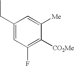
C1(CC)=CC(F)=C([CO2Me])C([Me])=C1
